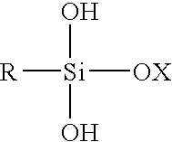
[R][Si]([OX])(O)O
